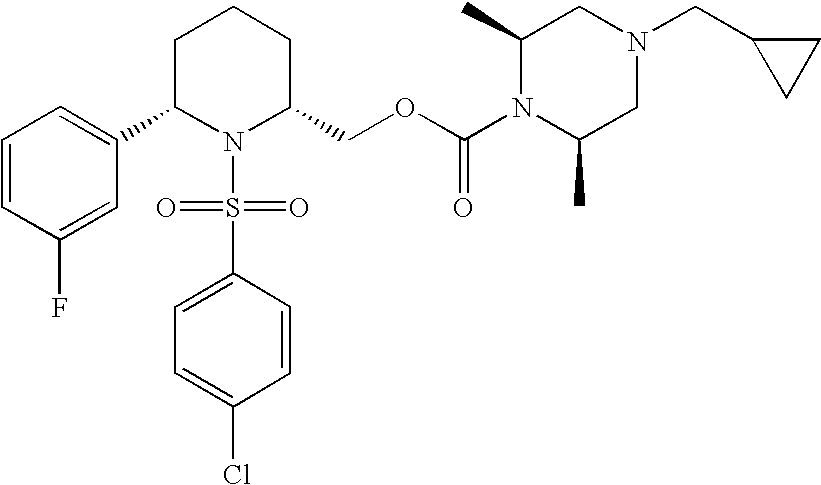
C1=CC(F)=CC(C2N(S(=O)(=O)C3=CC=C(Cl)C=C3)C(COC(N3C(C)CN(CC4CC4)CC3C)=O)CCC2)=C1
